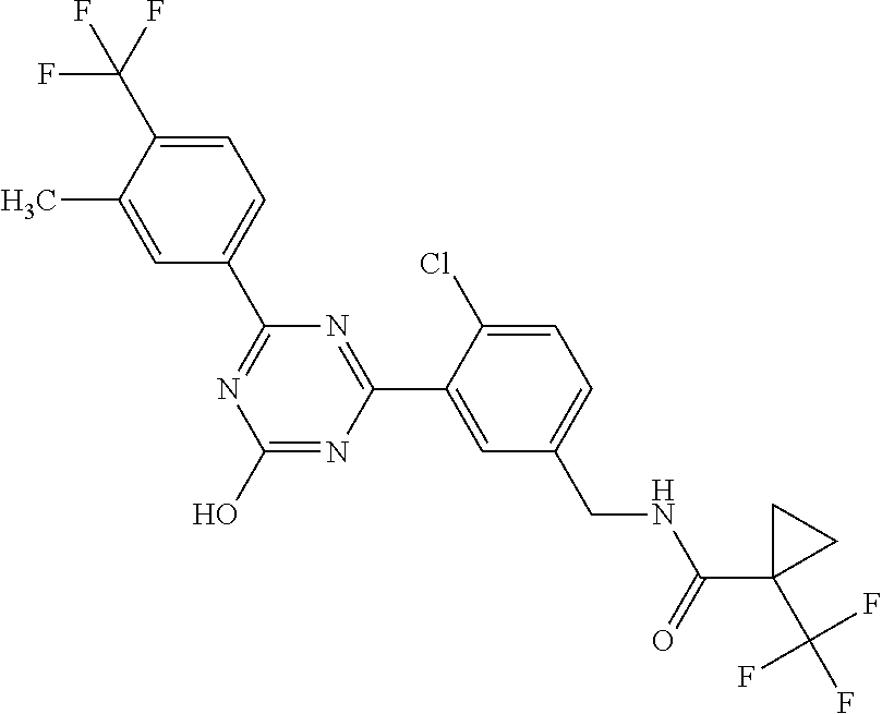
C1(C2=NC(O)=NC(C3=CC(CNC(C4(C(F)(F)F)CC4)=O)=CC=C3Cl)=N2)=CC=C(C(F)(F)F)C(C)=C1
